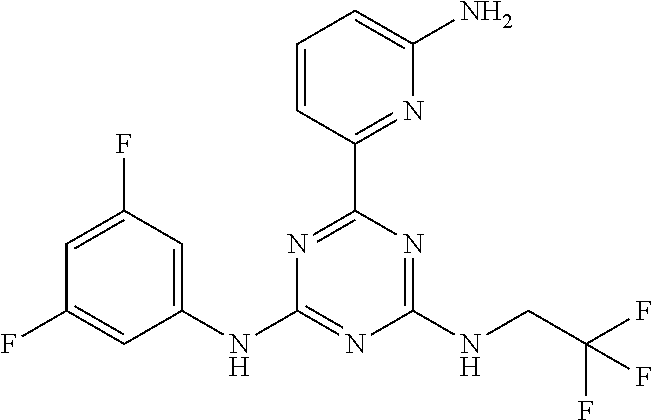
C1=C(F)C=C(NC2=NC(NCC(F)(F)F)=NC(C3=NC(N)=CC=C3)=N2)C=C1F
